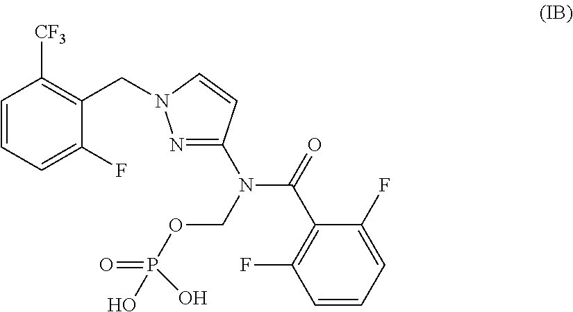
C1=CC=C(F)C(CN2N=C(N(COP(O)(O)=O)C(=O)C3=C(F)C=CC=C3F)C=C2)=C1[CF3]
